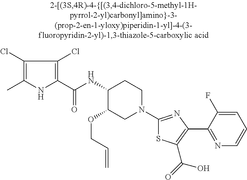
C1(NC(C2=C(Cl)C(Cl)=C(C)N2)=O)C(OCC=C)CN(C2=NC(C3=NC=CC=C3F)=C(C(=O)O)S2)CC1
